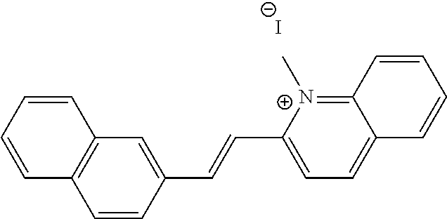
C1=CC(C=CC2=CC=C3C(=[N+]2C)C=CC=C3)=CC2=C1C=CC=C2.[I-]
